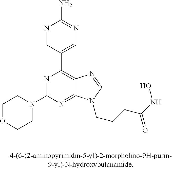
C1OCCN(C2=NC(C3=CN=C(N)N=C3)=C3C(=N2)N(CCCC(NO)=O)C=N3)C1
